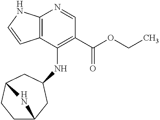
N(C1=C(C(OCC)=O)C=NC2=C1C=CN2)C1CC2CCC(C1)N2
